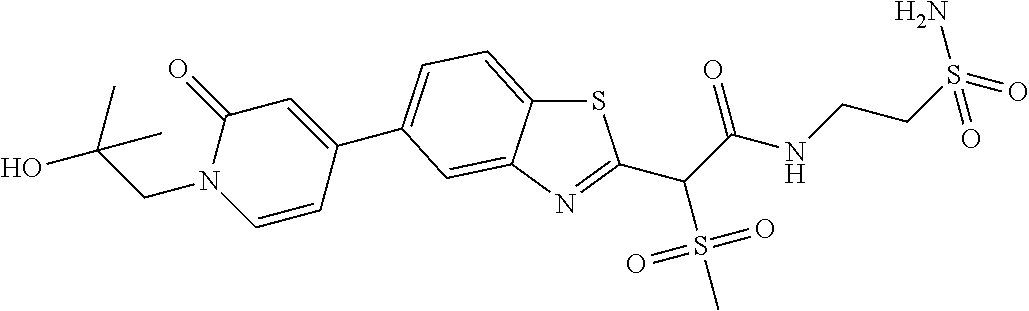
S1C2=CC=C(C3=CC(=O)N(CC(O)(C)C)C=C3)C=C2N=C1C(C(NCCS(=O)(N)=O)=O)S(=O)(=O)C
